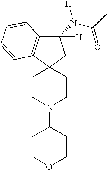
C1(N(C(=O)C)[H])([H])C2=C(C3(C1)CCN(C1CCOCC1)CC3)C=CC=C2
